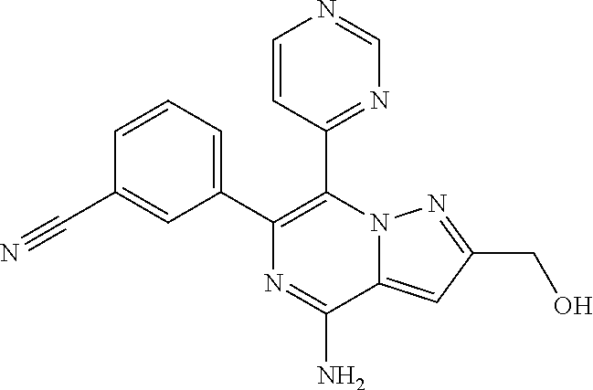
C1=CC=C(C2=C(C3=NC=NC=C3)N3C(=CC(CO)=N3)C(N)=N2)C=C1C#N
